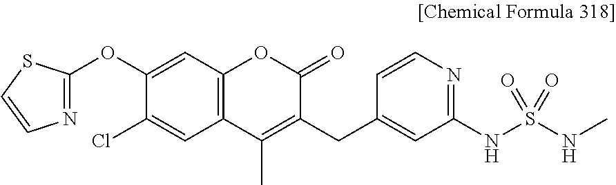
C1(OC2=NC=CS2)=CC2=C(C=C1Cl)C(C)=C(CC1=CC(NS(NC)(=O)=O)=NC=C1)C(=O)O2
